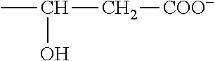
CC(C[COO-])O
